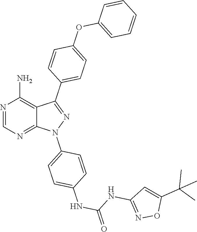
N1=CN=C2C(=C1N)C(C1=CC=C(OC3=CC=CC=C3)C=C1)=NN2C1=CC=C(NC(NC2=NOC(C(C)(C)C)=C2)=O)C=C1
